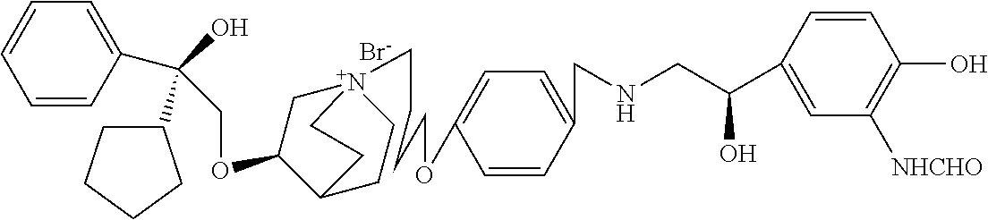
[Br-].C(OC1C[N+]2(CCCCOC3=CC=C(CNCC(C4=CC([NHCHO])=C(O)C=C4)O)C=C3)CCC1CC2)C(O)(C1CCCC1)C1=CC=CC=C1
